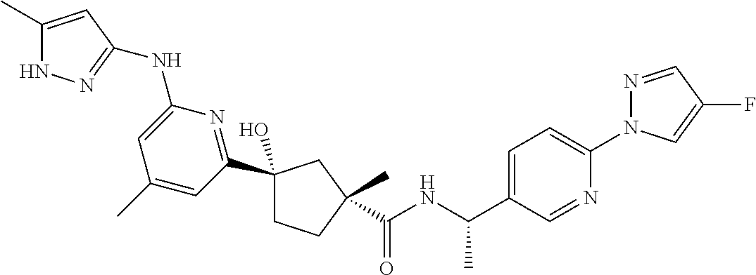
C1CC(C(NC(C2=CC=C(N3N=CC(F)=C3)N=C2)C)=O)(C)CC1(C1=NC(NC2=NNC(C)=C2)=CC(C)=C1)O
